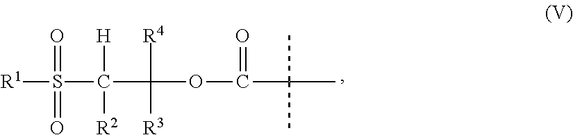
[R1]S(=O)(C([H])([R2])C([R4])([R3])OC(=O)C(C)(C)C)=O
